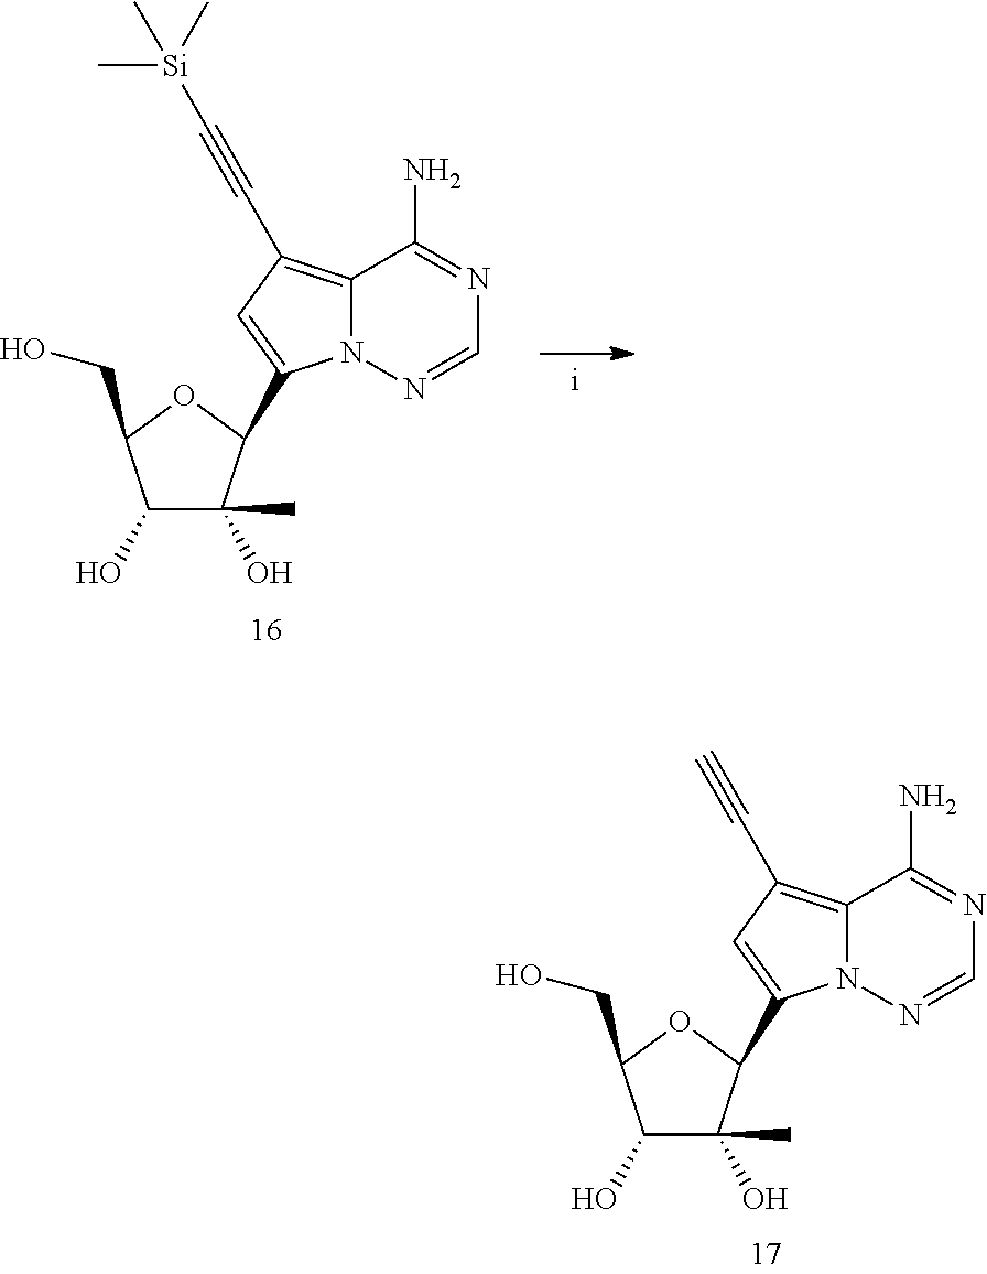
C1(O)C(C)(O)C(C2=CC(C#C)=C3N2N=CN=C3N)OC1CO.C1(O)C(C)(O)C(C2=CC(C#C[Si](C)(C)C)=C3N2N=CN=C3N)OC1CO
